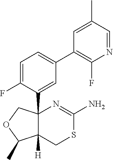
C1=C(F)C(C23C([H])(CSC(N)=N2)C(C)OC3)=CC(C2=C(F)N=CC(C)=C2)=C1
